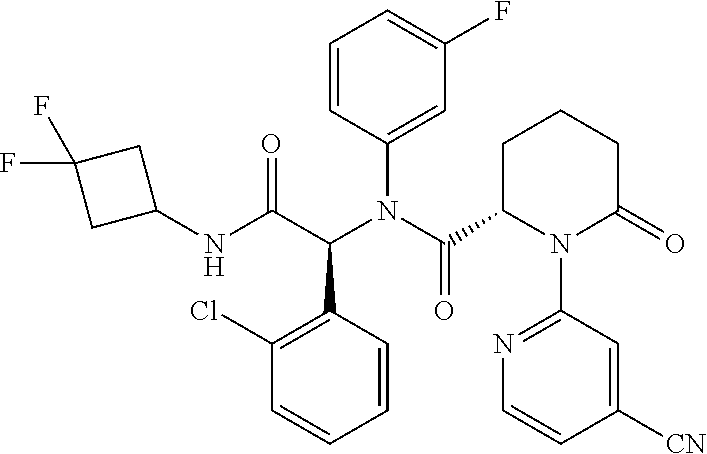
C1(F)=CC=CC(N(C(=O)C2N(C3=NC=CC([CN])=C3)C(=O)CCC2)C(C(NC2CC(F)(F)C2)=O)C2=C(Cl)C=CC=C2)=C1
